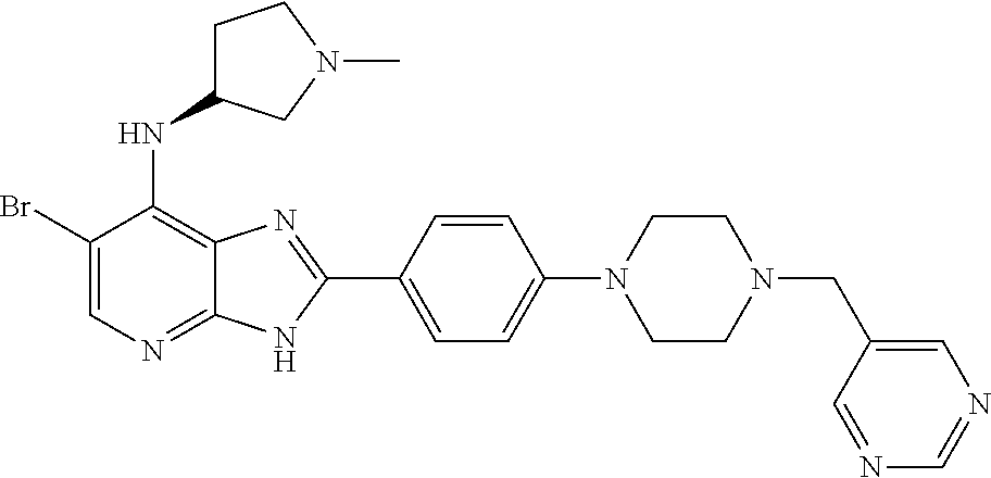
C1(Br)=CN=C2C(=C1NC1CCN(C)C1)N=C(C1=CC=C(N3CCN(CC4=CN=CN=C4)CC3)C=C1)N2
